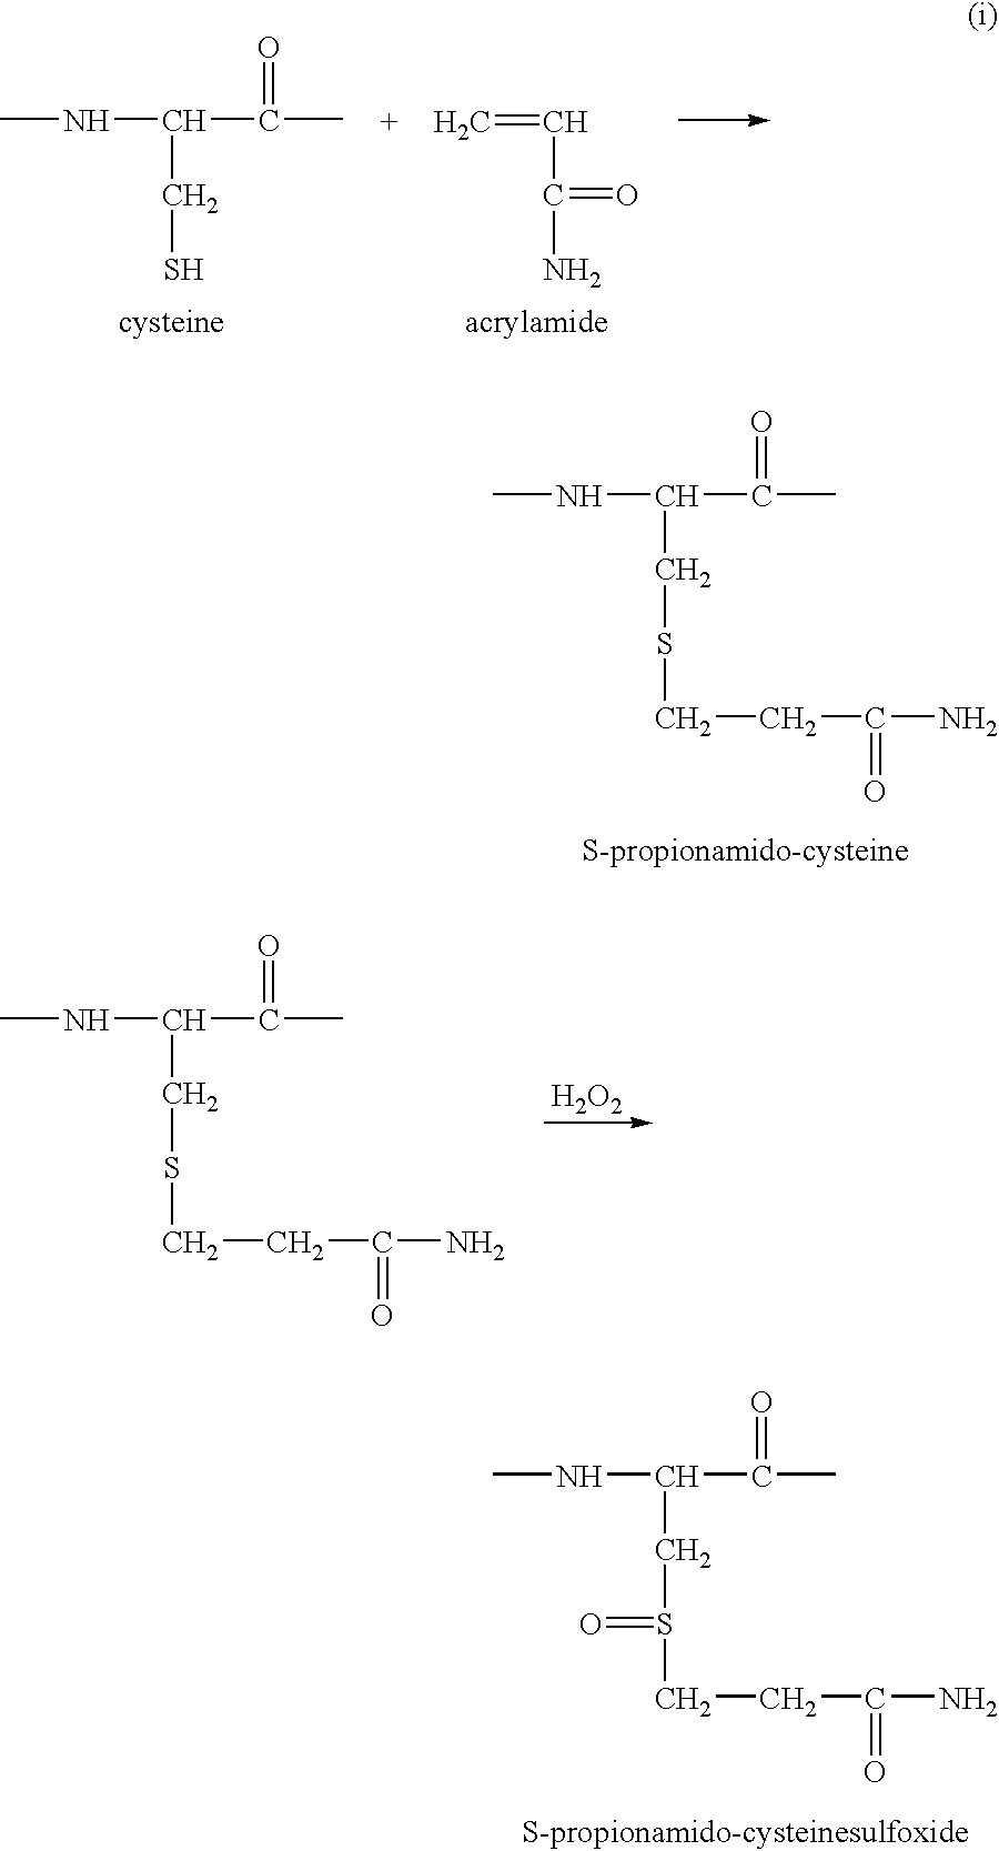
CNC(C(C)=O)CS.C=CC(N)=O.CNC(C(C)=O)CSCCC(N)=O.CNC(C(C)=O)CSCCC(N)=O.[H2O2].CNC(C(C)=O)CS(CCC(N)=O)=O
